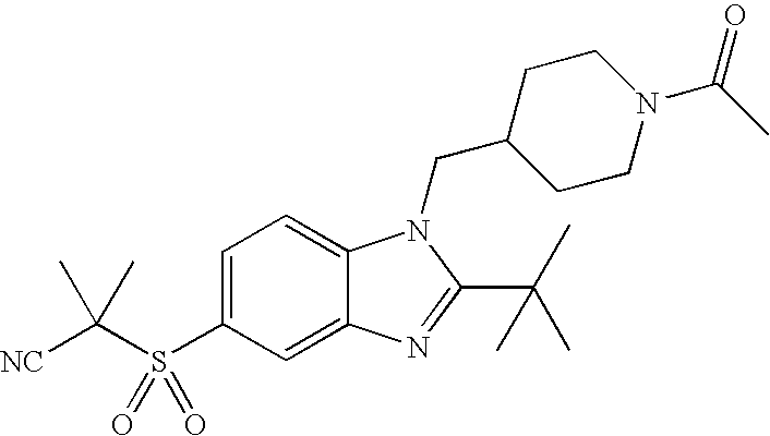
C12=CC(S(C([NC])(C)C)(=O)=O)=CC=C1N(CC1CCN(C(=O)C)CC1)C(C(C)(C)C)=N2
